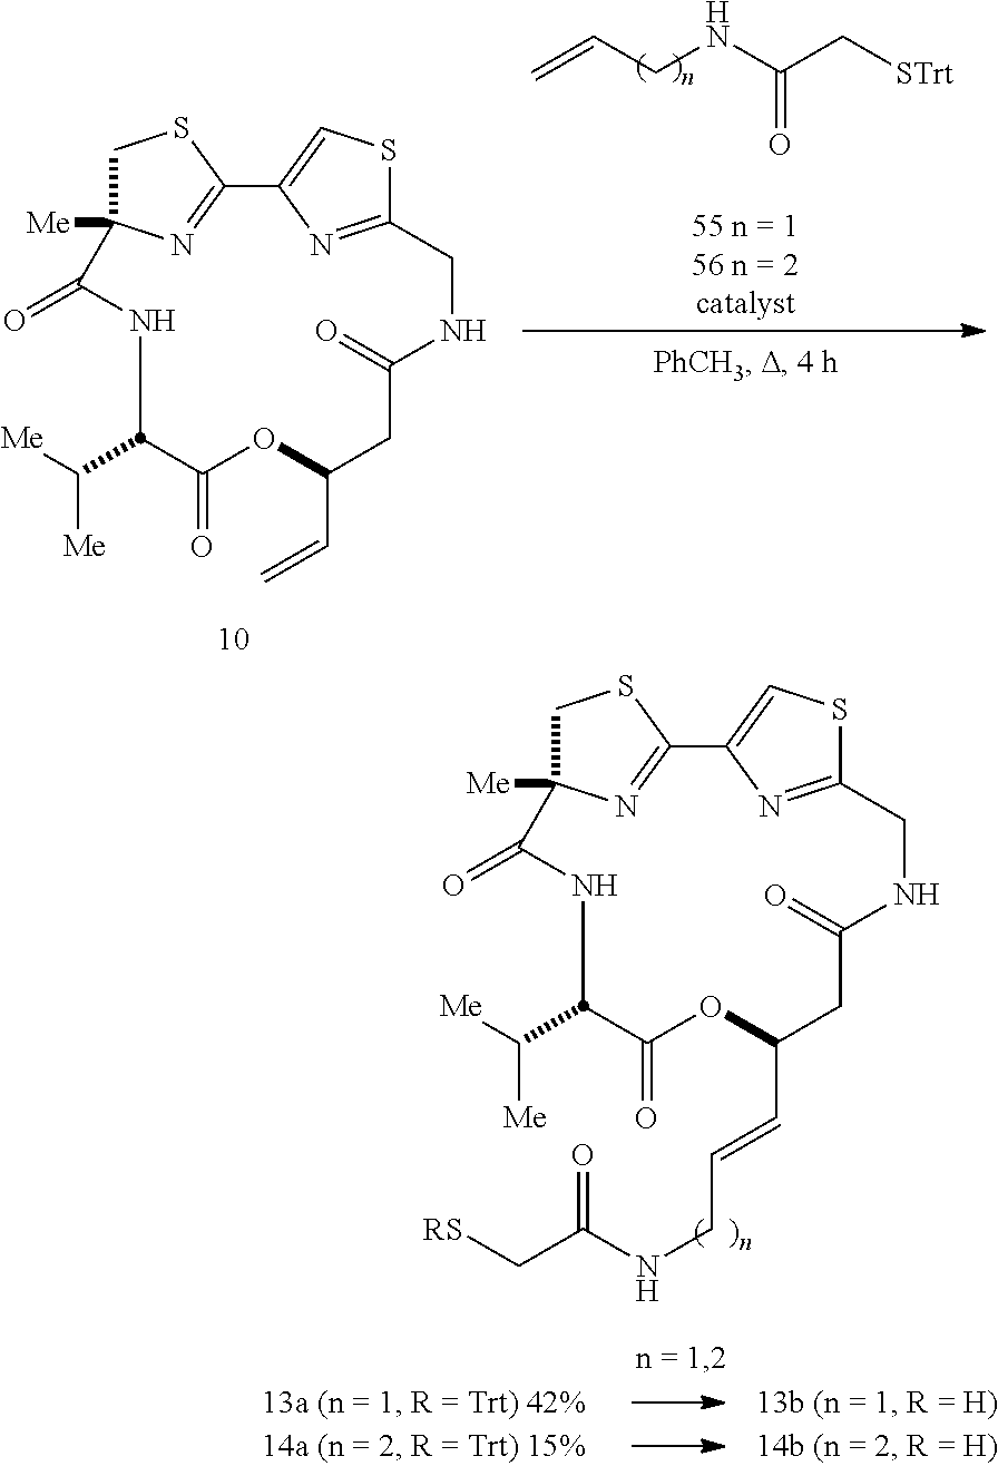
[Me]C12CSC(=N1)C1=CSC(=N1)CNC(=O)CC(C=C)OC(=O)C(C([Me])[Me])NC2=O.[STrt]CC(NCC=C)=O.[Me]C12CSC(=N1)C1=CSC(=N1)CNC(=O)CC(C=CCNC(C[RS])=O)OC(=O)C(C([Me])[Me])NC2=O
